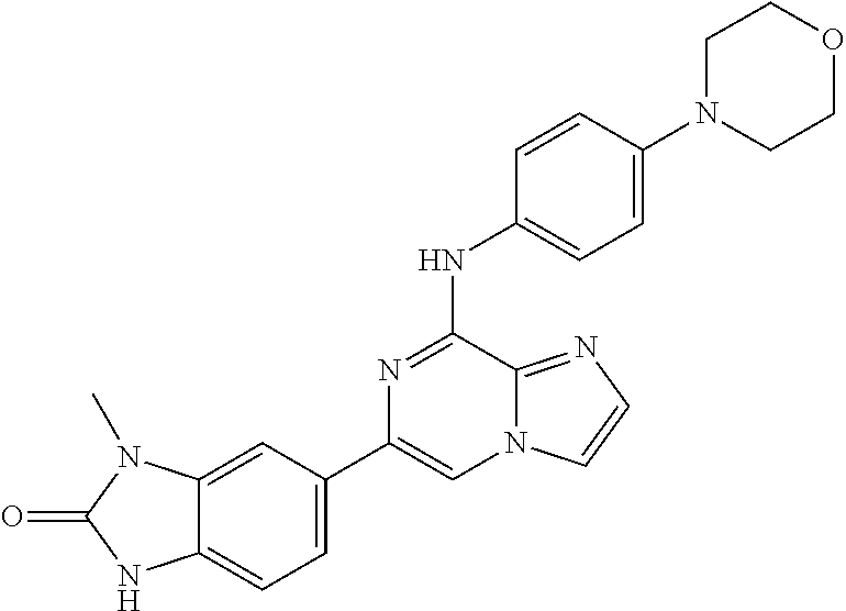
C1(C2=CC=C3C(=C2)N(C)C(=O)N3)=CN2C(=NC=C2)C(NC2=CC=C(N3CCOCC3)C=C2)=N1
